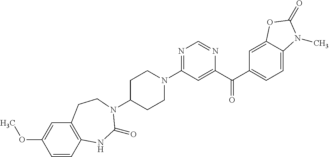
C1C(N2C(=O)NC3=C(C=C(OC)C=C3)CC2)CCN(C2=NC=NC(C(C3=CC=C4C(=C3)OC(=O)N4C)=O)=C2)C1
